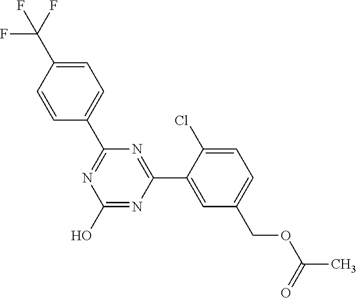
OC1=NC(C2=CC(COC(C)=O)=CC=C2Cl)=NC(C2=CC=C(C(F)(F)F)C=C2)=N1
